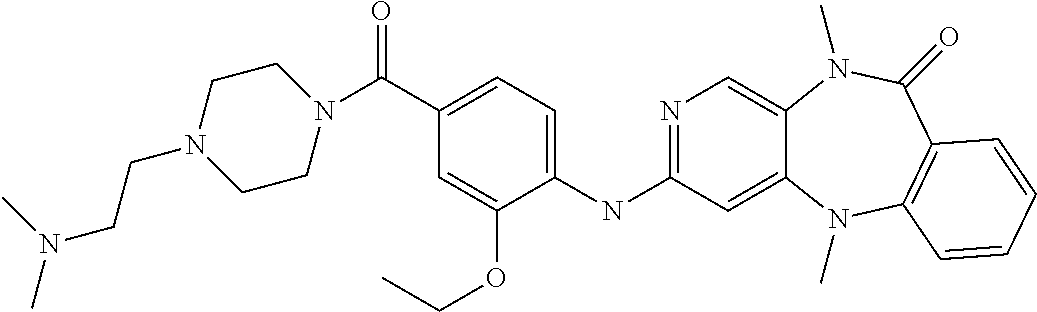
C1(NC2=NC=C3C(=C2)N(C)C2=C(C(=O)N3C)C=CC=C2)=CC=C(C(N2CCN(CCN(C)C)CC2)=O)C=C1OCC
